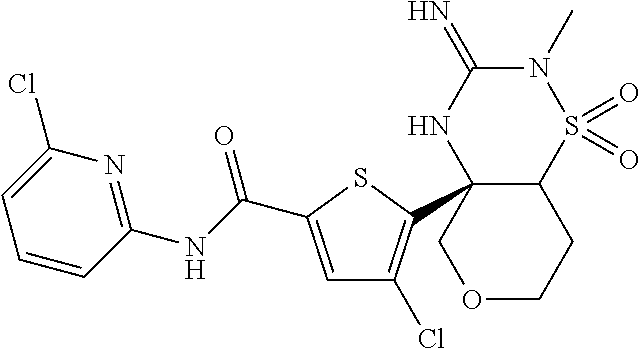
C12S(=O)(=O)N(C)C(=N)NC1(C1=C(Cl)C=C(C(NC3=NC(Cl)=CC=C3)=O)S1)COCC2
